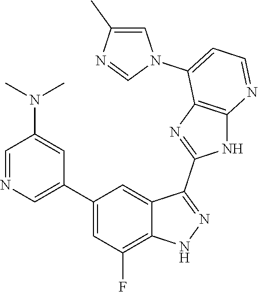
C1=NC=C(C2=CC(F)=C3C(=C2)C(C2=NC4=C(N2)N=CC=C4N2C=C(C)N=C2)=NN3)C=C1N(C)C
